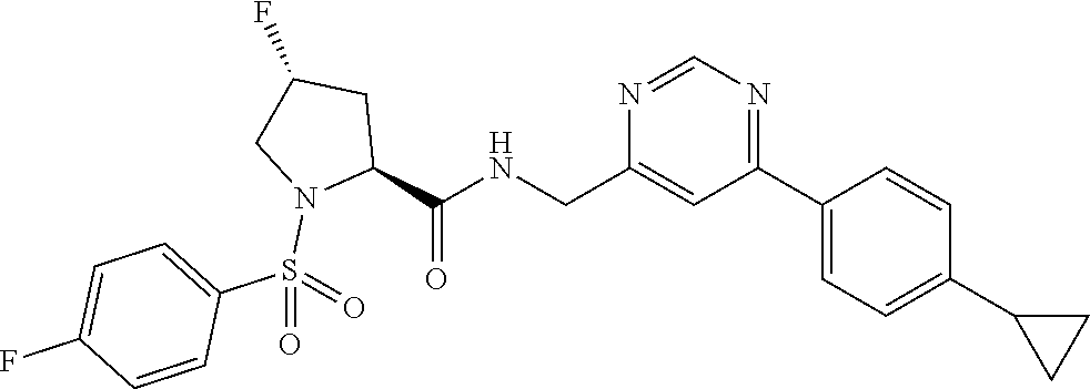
C1(CNC(C2CC(F)CN2S(=O)(C2=CC=C(F)C=C2)=O)=O)=CC(C2=CC=C(C3CC3)C=C2)=NC=N1
